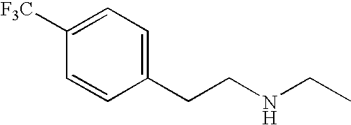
N(CCC1=CC=C([F3C])C=C1)CC
